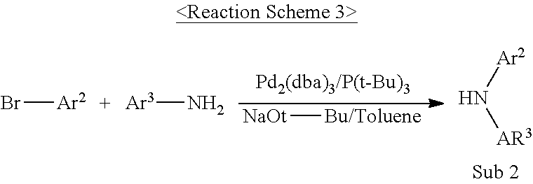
[NaOt][Bu/Toluene].Br[Ar2].[Ar3]N.[Ar2]N[AR3]
